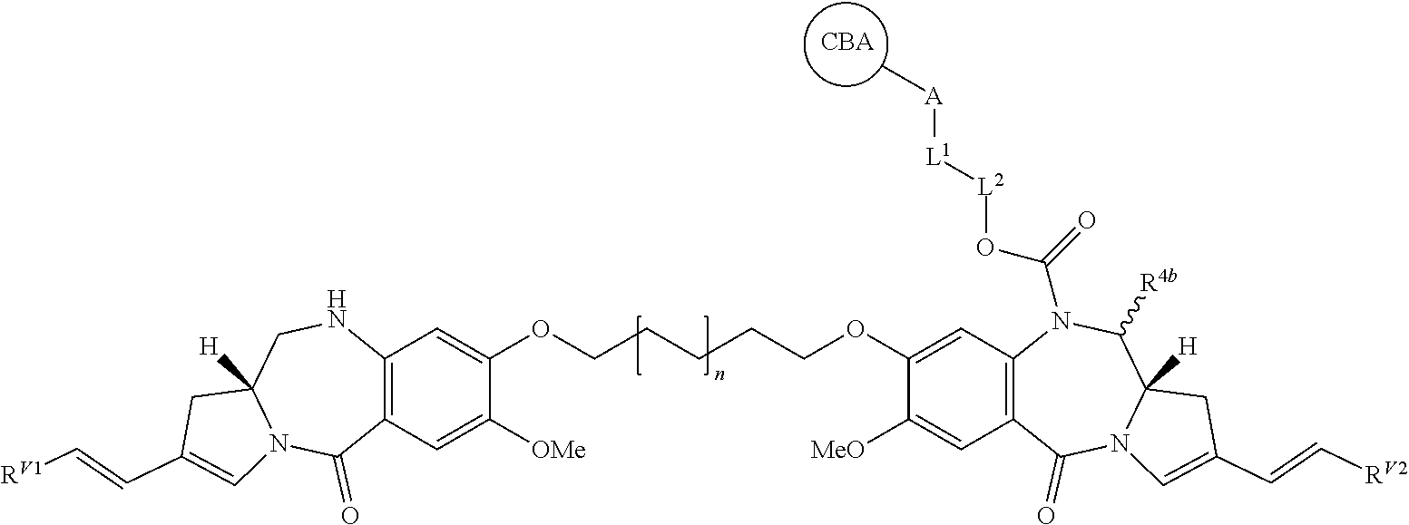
[CBA].C12=C(C=C([OMe])C(OCCCCCOC3=CC4=C(C=C3[MeO])C(=O)N3C([H])(C([R4b])N4C(=O)O[L2][L1][A]C)CC(C=C[RV2])=C3)=C1)C(=O)N1C([H])(CN2)CC(C=C[RV1])=C1
